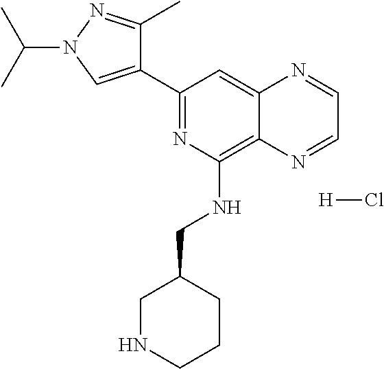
C1(C2=NC(NCC3CNCCC3)=C3C(=C2)N=CC=N3)=CN(C(C)C)N=C1C.[H]Cl
